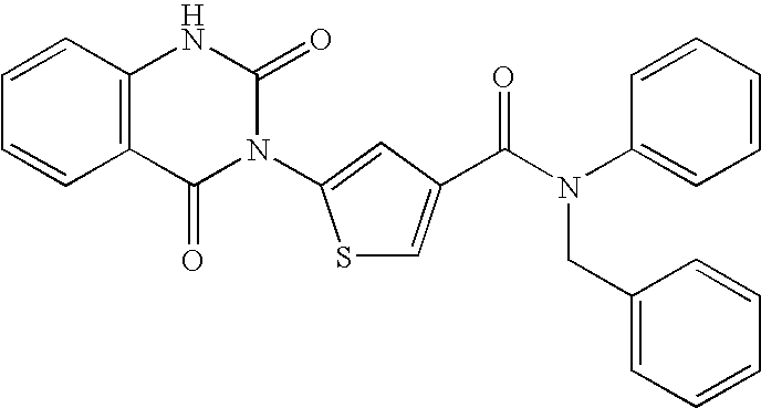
C12=C(C=CC=C1)NC(=O)N(C1=CC(C(N(C3=CC=CC=C3)CC3=CC=CC=C3)=O)=CS1)C2=O
